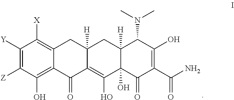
C1([Y])=C([Z])C(O)=C2C(=C1[X])CC1([H])C(=C(O)C3(O)C([H])(C1)C(N(C)C)C(O)=C(C(N)=O)C3=O)C2=O
